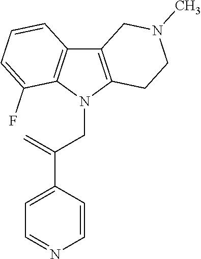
C12=C(N(CC(C3=CC=NC=C3)=C)C3=C1C=CC=C3F)CCN(C)C2
